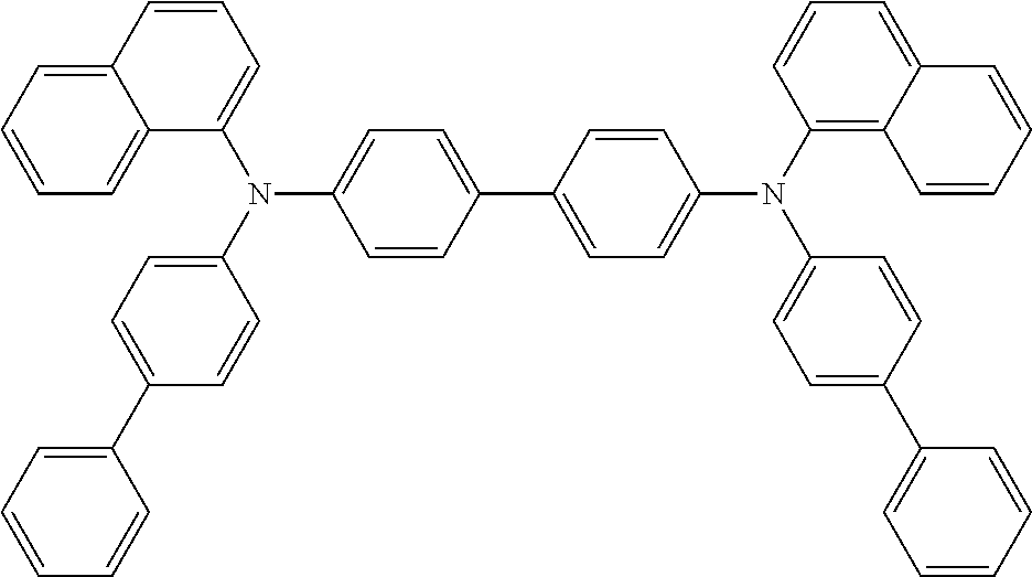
C1=CC(C2=CC=C(N(C3=CC=C(C4=CC=CC=C4)C=C3)C3=C4C(=CC=C3)C=CC=C4)C=C2)=CC=C1N(C1=CC=CC2=CC=CC=C12)C1=CC=C(C2=CC=CC=C2)C=C1
